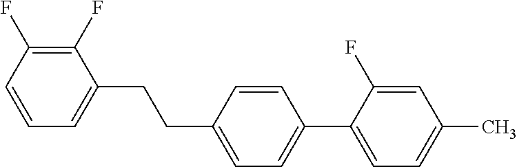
C1(F)=C(F)C=CC=C1CCC1=CC=C(C2=CC=C(C)C=C2F)C=C1
